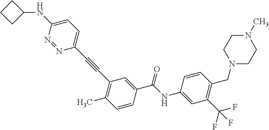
N1(C)CCN(CC2=C(C(F)(F)F)C=C(NC(C3=CC(C#CC4=CC=C(NC5CCC5)N=N4)=C(C)C=C3)=O)C=C2)CC1
